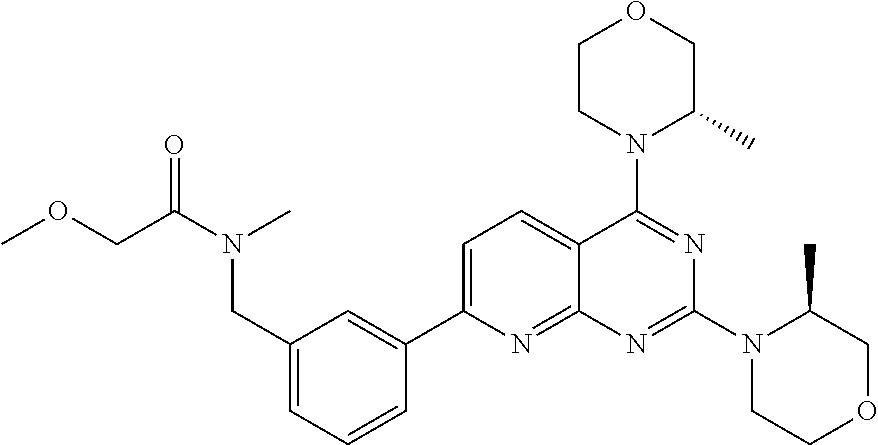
C1(CN(C(COC)=O)C)=CC=CC(C2=CC=C3C(=N2)N=C(N2CCOCC2C)N=C3N2C(C)COCC2)=C1
